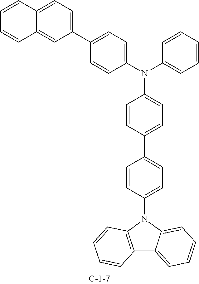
C1(C2=CC=C(N3C4=C(C5=CC=CC=C35)C=CC=C4)C=C2)=CC=C(N(C2=CC=C(C3=CC=C4C(=C3)C=CC=C4)C=C2)C2=CC=CC=C2)C=C1
